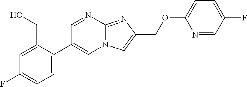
C1=C(C2=CN3C(=NC(COC4=CC=C(F)C=N4)=C3)N=C2)C(CO)=CC(F)=C1
